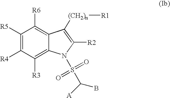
C1([R5])=C([R4])C([R3])=C2C(=C1[R6])C([(CH2)n][R1])=C([R2])N2S(C(B)[A])(=O)=O
